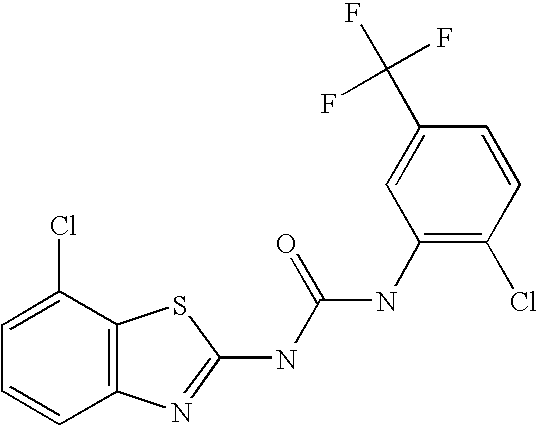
C1=C(Cl)C2=C(C=C1)N=C(NC(NC1=C(Cl)C=CC(C(F)(F)F)=C1)=O)S2
